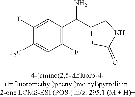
C1(F)=CC(C(C2CC(=O)NC2)N)=C(F)C=C1[F3C]
